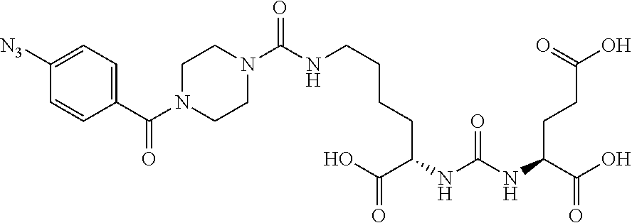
C(CC(C(O)=O)NC(NC(C(O)=O)CCC(O)=O)=O)CCNC(N1CCN(C(C2=CC=C([N3])C=C2)=O)CC1)=O
